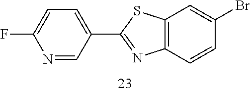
C1(F)=CC=C(C2=NC3=C(S2)C=C(Br)C=C3)C=N1
